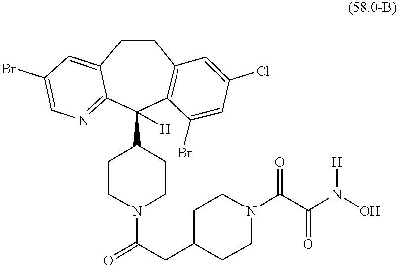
O=C(CC1CCN(C(C(N(O)[H])=O)=O)CC1)N1CCC(C2([H])C3=C(CCC4=CC(Br)=CN=C24)C=C(Cl)C=C3Br)CC1
